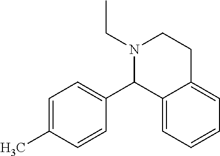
N1(CC)CCC2=CC=CC=C2C1C1=CC=C(C)C=C1
